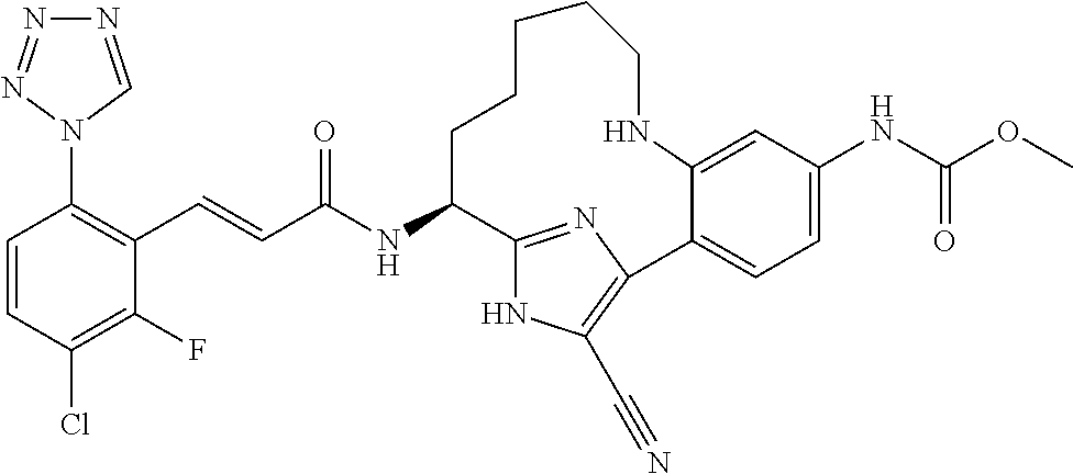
C1=CC(Cl)=C(F)C(C=CC(NC2CCCCCNC3=CC(NC(OC)=O)=CC=C3C3=C(C#N)NC2=N3)=O)=C1N1C=NN=N1
